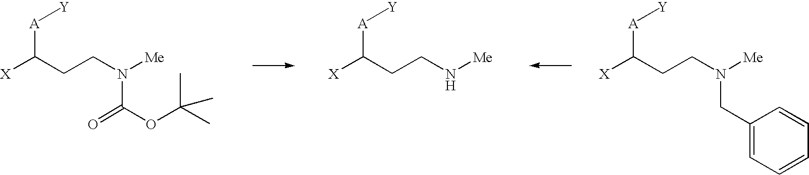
[X]C(CCN([Me])C(OC(C)(C)C)=O)[A][Y].[X]C(CCN[Me])[A][Y].[X]C(CCN([Me])CC1=CC=CC=C1)[A][Y]
